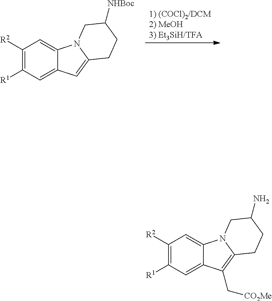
C1([R2])=C([R1])C=C2C(=C1)N1C(=C2)CCC([NHBoc])C1.C1([R2])=C([R1])C=C2C(=C1)N1C(=C2C[CO2Me])CCC(N)C1
